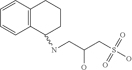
C12=C(C=CC=C1)CCCC2NCC(CS(O)(=O)=O)O
